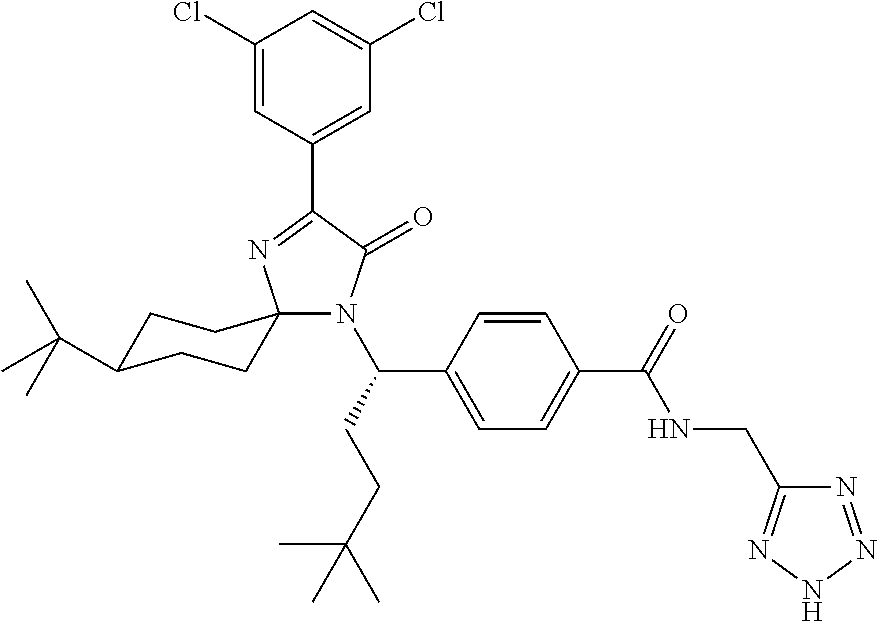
N1(C(CCC(C)(C)C)C2=CC=C(C(=O)NCC3=NNN=N3)C=C2)C(=O)C(C2=CC(Cl)=CC(Cl)=C2)=NC12CCC(C(C)(C)C)CC2
